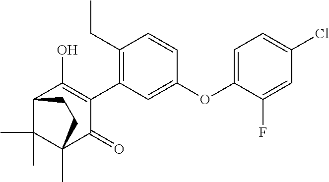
C1(C2=C(CC)C=CC(OC3=CC=C(Cl)C=C3F)=C2)=C(O)C2C(C)(C)C(C)(C1=O)CC2
